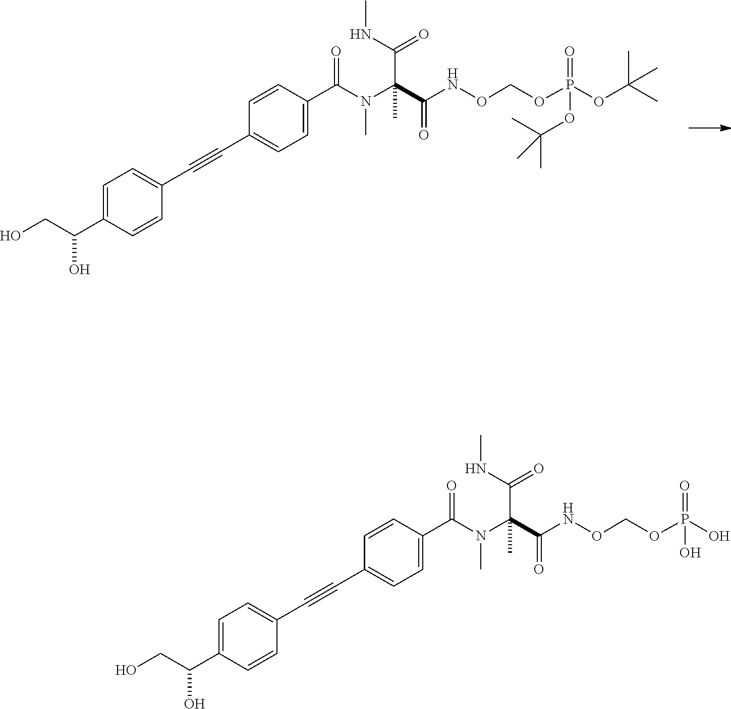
C1=C(C(CO)O)C=CC(C#CC2=CC=C(C(N(C(C(NOCOP(O)(=O)O)=O)(C(=O)NC)C)C)=O)C=C2)=C1.C1=C(C(CO)O)C=CC(C#CC2=CC=C(C(N(C(C(NOCOP(OC(C)(C)C)(=O)OC(C)(C)C)=O)(C(=O)NC)C)C)=O)C=C2)=C1
